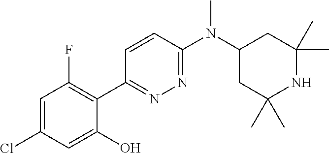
ClC1=CC(F)=C(C2=NN=C(N(C3CC(C)(C)NC(C)(C)C3)C)C=C2)C(O)=C1
